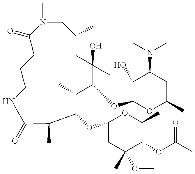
N1(C)CC(C)CC(C)(O)C(OC2OC(C)CC(N(C)C)C2O)C(C)C(OC2CC(C)(OC)C(OC(C)=O)C(C)O2)C(C)C(=O)NCCCC1=O
